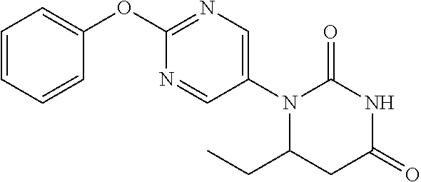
C1(OC2=NC=C(N3C(CC)CC(=O)NC3=O)C=N2)=CC=CC=C1
